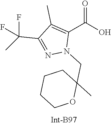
C1(C)=C(C(=O)O)N(CC2(C)CCCCO2)N=C1C(F)(F)C
